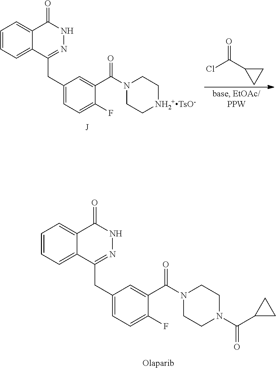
C1=CC=C2C(=C1)C(=O)NN=C2CC1=CC=C(F)C(C(N2CC[NH2+TsO-]CC2)=O)=C1.[J].ClC(C1CC1)=O.C1=CC=C2C(=C1)C(=O)NN=C2CC1=CC=C(F)C(C(N2CCN(C(C3CC3)=O)CC2)=O)=C1.[Olaparib]
